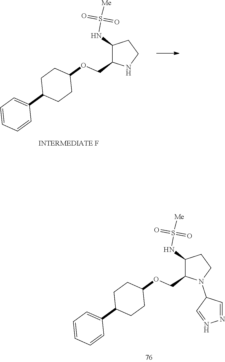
C1(NS([Me])(=O)=O)C(COC2CCC(C3=CC=CC=C3)CC2)NCC1.C1(NS([Me])(=O)=O)C(COC2CCC(C3=CC=CC=C3)CC2)N(C2C=NN=C2)CC1
